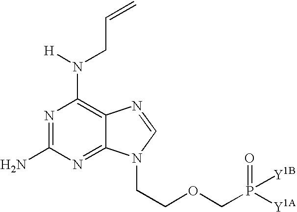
N1=C(N)N=C2C(=C1N([H])CC=C)N=CN2CCOCP(=O)([Y1B])[Y1A]
